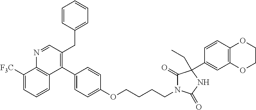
C1([F3C])=CC=CC2=C1N=CC(CC1=CC=CC=C1)=C2C1=CC=C(OCCCCN2C(=O)C(C3=CC4=C(C=C3)OCCO4)(CC)NC2=O)C=C1
